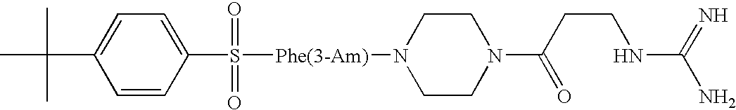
C1(C(C)(C)C)=CC=C(S([Phe(3-Am)]N2CCN(C(CCNC(N)=N)=O)CC2)(=O)=O)C=C1
